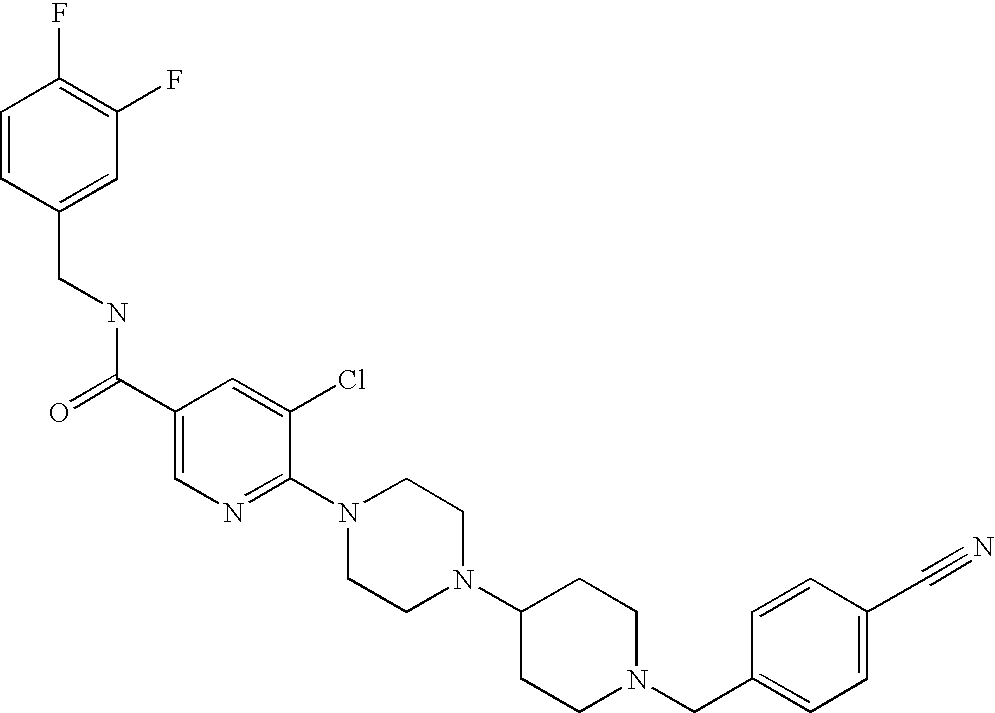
C(N1CCC(N2CCN(C3=NC=C(C(=O)NCC4=CC(F)=C(F)C=C4)C=C3Cl)CC2)CC1)C1=CC=C(C#N)C=C1
